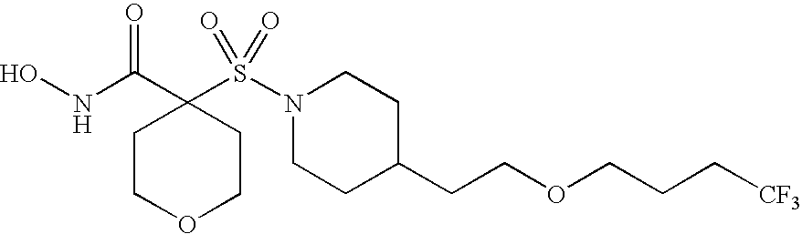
ONC(C1(S(N2CCC(CCOCCC[CF3])CC2)(=O)=O)CCOCC1)=O
